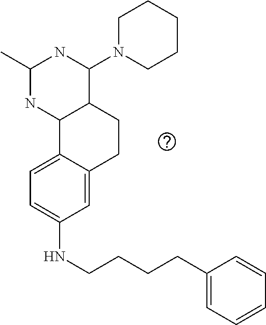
C1(NCCCCC2=CC=CC=C2)=CC=C2C(=C1)CCC1C2NC(C)NC1N1CCCCC1
